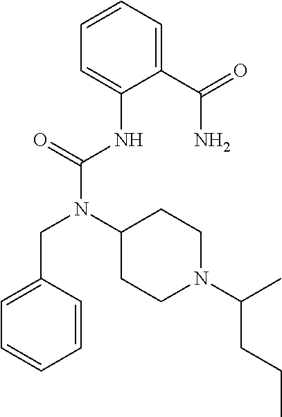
C1=CC=C(C(=O)N)C(NC(N(C2CCN(C(C)CCC)CC2)CC2=CC=CC=C2)=O)=C1
